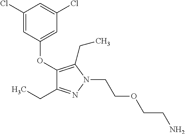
C1(Cl)=CC(OC2=C(CC)N(CCOCCN)N=C2CC)=CC(Cl)=C1
